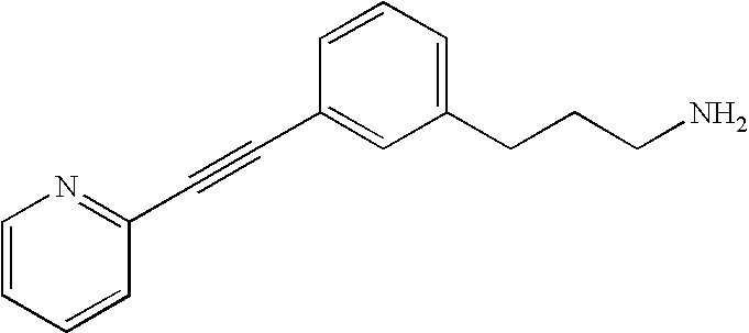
C1(CCCN)=CC=CC(C#CC2=NC=CC=C2)=C1
